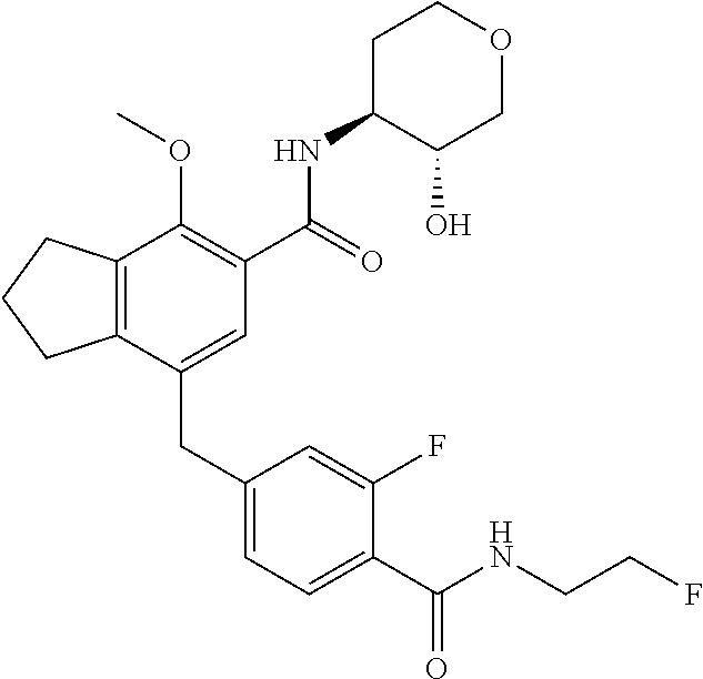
C12=C(CCC1)C(OC)=C(C(NC1C(O)COCC1)=O)C=C2CC1=CC=C(C(NCCF)=O)C(F)=C1
